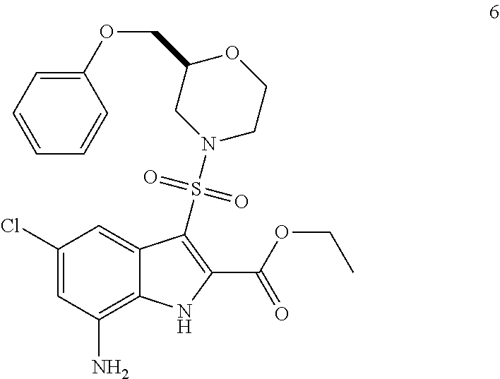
C1(Cl)=CC(N)=C2C(=C1)C(S(N1CC(COC3=CC=CC=C3)OCC1)(=O)=O)=C(C(=O)OCC)N2
